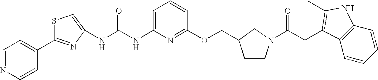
C1=NC=CC(C2=NC(NC(NC3=CC=CC(OCC4CCN(C(=O)CC5=C(C)NC6=C5C=CC=C6)C4)=N3)=O)=CS2)=C1
